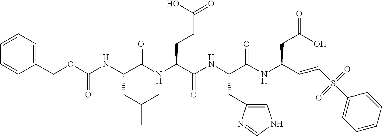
C(NC(C(NC(C(NC(C(NC(C=CS(C1=CC=CC=C1)(=O)=O)CC(=O)O)=O)CC1=CNC=N1)=O)CCC(=O)O)=O)CC(C)C)(OCC1=CC=CC=C1)=O
